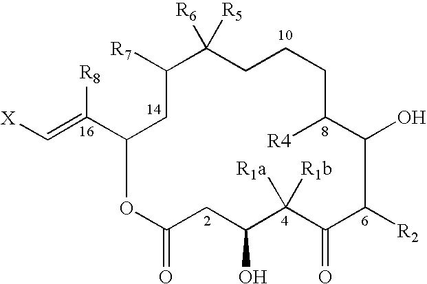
C1([R6])([R5])C([R7])CC(C([R8])=C[X])OC(=O)CC(O)C([R1a])([R1b])C(=O)C([R2])C(O)C([R4])CCC1
